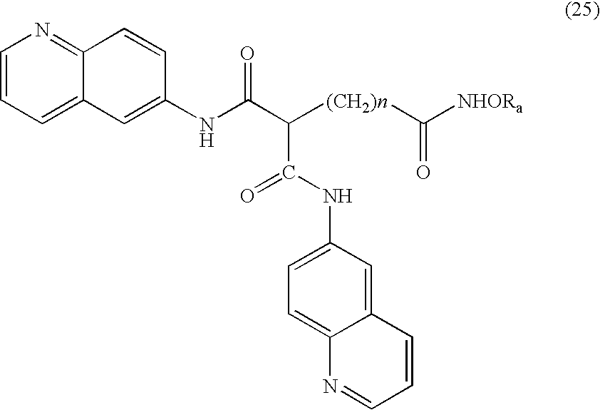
C1=CC=C2C(=N1)C=CC(NC(C([(CH2)n]C([NHORa])=O)C(NC1=CC=C3C(=C1)C=CC=N3)=O)=O)=C2
